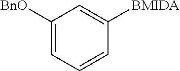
C1([BnO])=CC=CC([BMIDA])=C1
